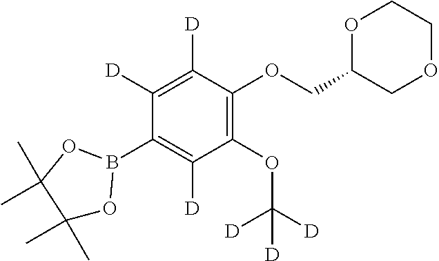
C1(C)(C)OB(C2=C([D])C(OC([D])([D])[D])=C(OCC3COCCO3)C([D])=C2[D])OC1(C)C
